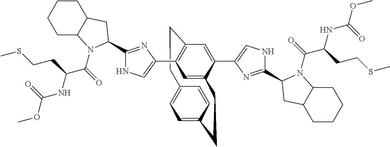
C1=C2C=CC(=C1)CCC1=CC(C3=CNC(C4N(C(C(NC(OC)=O)CCSC)=O)C5CCCCC5C4)=N3)=C(C=C1C1=CNC(C3N(C(C(NC(OC)=O)CCSC)=O)C4CCCCC4C3)=N1)CC2
